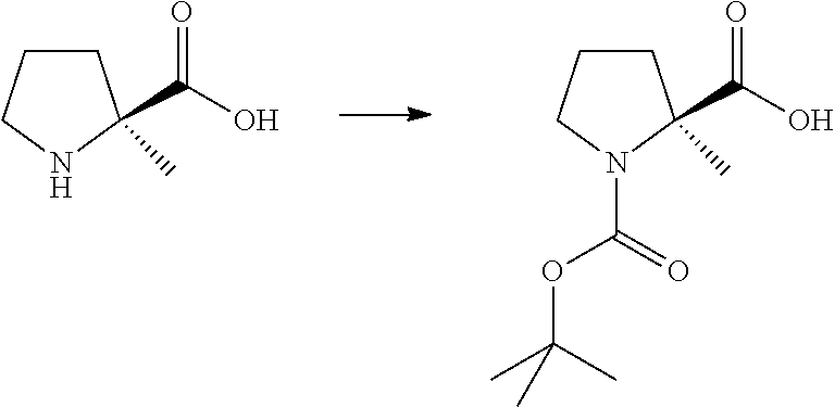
C1CCNC1(C(O)=O)C.C1CCN(C(OC(C)(C)C)=O)C1(C(O)=O)C
